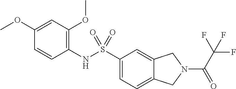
C1(NS(C2=CC=C3C(=C2)CN(C(C(F)(F)F)=O)C3)(=O)=O)=C(OC)C=C(OC)C=C1
